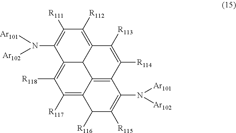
C12=C([R118])C([R117])=C3C4=C(C([R114])=C([R113])C(=C([R112])C([R111])=C1N([Ar101])[Ar102])C24)C(N([Ar102])[Ar101])=C([R115])C3[R116]
